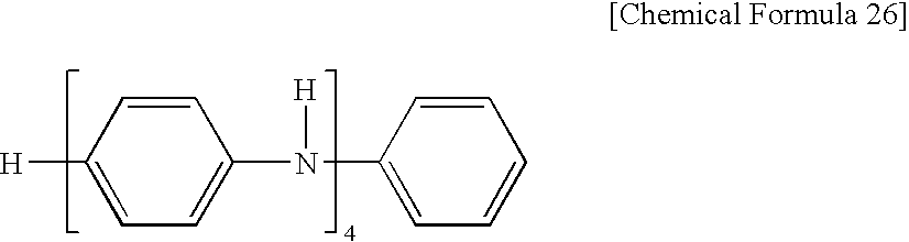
C1([H])=CC=C(N([H])C2=CC=CC=C2)C=C1
